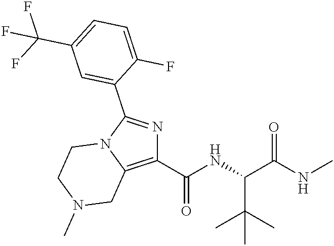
C1(C(NC(C(NC)=O)C(C)(C)C)=O)=C2N(C(C3=CC(C(F)(F)F)=CC=C3F)=N1)CCN(C)C2
